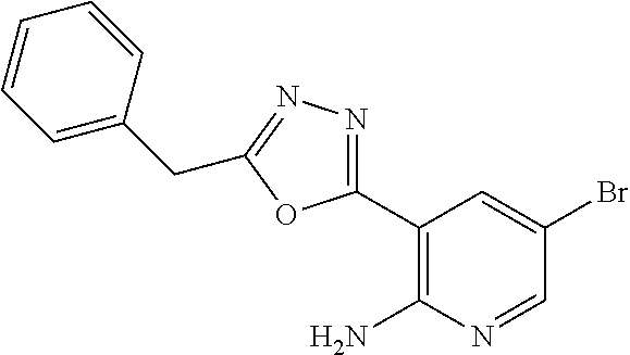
C1(C2=NN=C(CC3=CC=CC=C3)O2)=C(N)N=CC(Br)=C1
